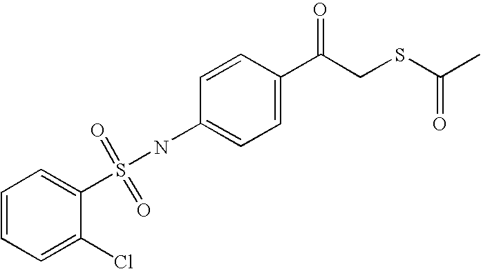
N(C1=CC=C(C(CSC(=O)C)=O)C=C1)S(C1=CC=CC=C1Cl)(=O)=O
